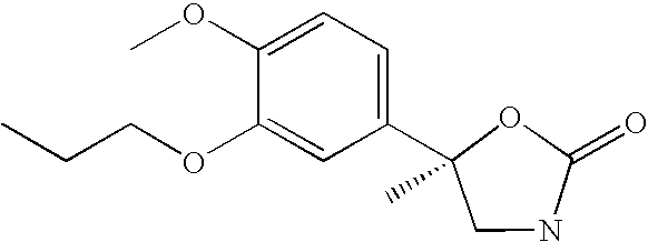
C1(OC)=CC=C(C2(C)CNC(=O)O2)C=C1OCCC
